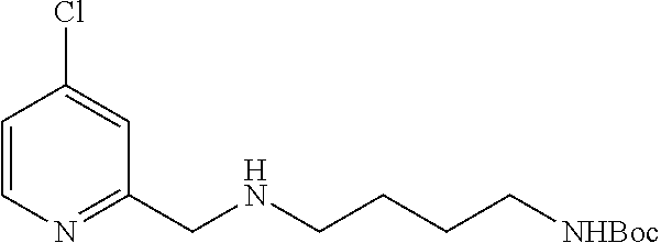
C1=CN=C(CNCCCC[NHBoc])C=C1Cl
